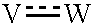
[V]:[W]
